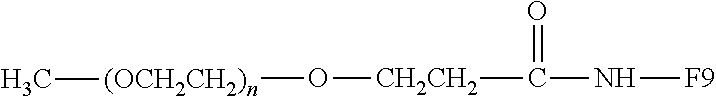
C(=O)([CH2CH2]O[(OCH2CH2)n]C)N[F9]
